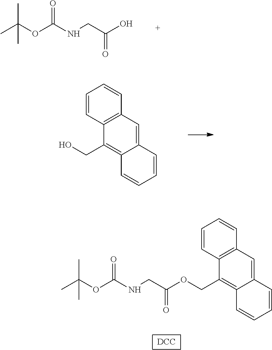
CC(OC(NCC(O)=O)=O)(C)C.C1=CC2=C(C=C1)C=C1C(=C2CO)C=CC=C1.[DCC].C1=CC2=C(C=C1)C=C1C(=C2COC(CNC(OC(C)(C)C)=O)=O)C=CC=C1
